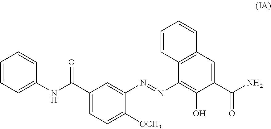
C1=CC=C(NC(C2=CC=C([OCH3])C(N=NC3=C(O)C(C(N)=O)=CC4=C3C=CC=C4)=C2)=O)C=C1
